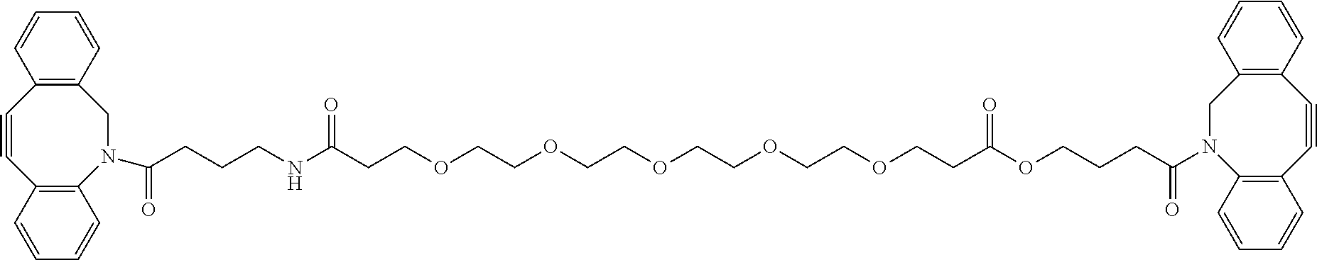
C1=CC=CC2=C1CN(C(CCCNC(CCOCCOCCOCCOCCOCCC(OCCCC(N1C3=C(C#CC4=C(C=CC=C4)C1)C=CC=C3)=O)=O)=O)=O)C1=C(C#C2)C=CC=C1
